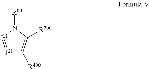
[J21]1=[J11]N([R00])C([R500])=C1[R400]
